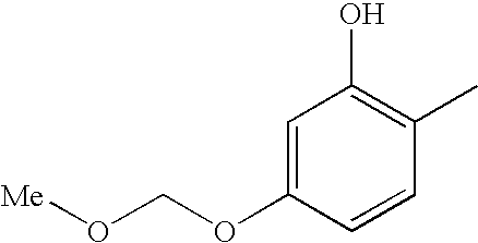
C1=C(OCO[Me])C=CC(C)=C1O
